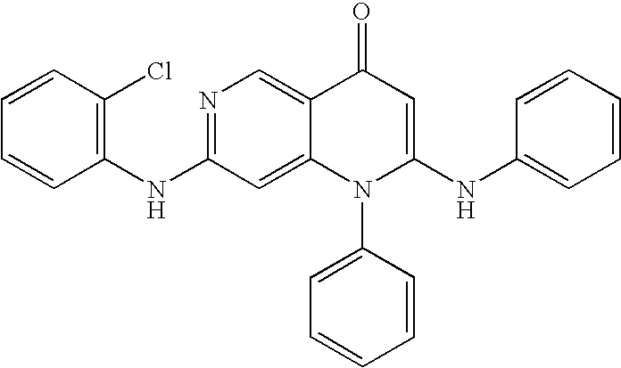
C1(NC2=C(Cl)C=CC=C2)=NC=C2C(=C1)N(C1=CC=CC=C1)C(NC1=CC=CC=C1)=CC2=O
